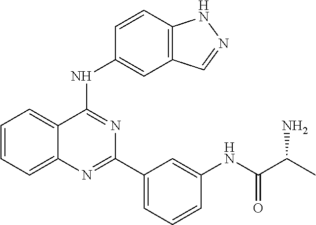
CC(C(NC1=CC(C2=NC3=CC=CC=C3C(NC3=CC4=C(NN=C4)C=C3)=N2)=CC=C1)=O)N
